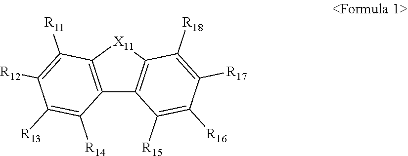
C12=C([X11]C3=C1C([R14])=C([R13])C([R12])=C3[R11])C([R18])=C([R17])C([R16])=C2[R15]
